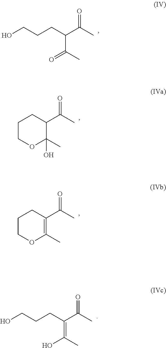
OCCCC(C(C)=O)C(=O)C.C1CC(C(C)=O)C(C)(O)OC1.C1CC(C(C)=O)=C(C)OC1.OCCCC(C(C)=O)=C(O)C
